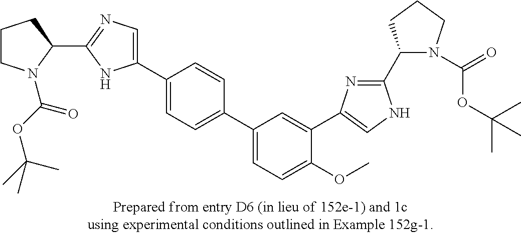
C1CN(C(OC(C)(C)C)=O)C(C2=NC=C(C3=CC=C(C4=CC=C(OC)C(C5=CNC(C6N(C(=O)OC(C)(C)C)CCC6)=N5)=C4)C=C3)N2)C1
